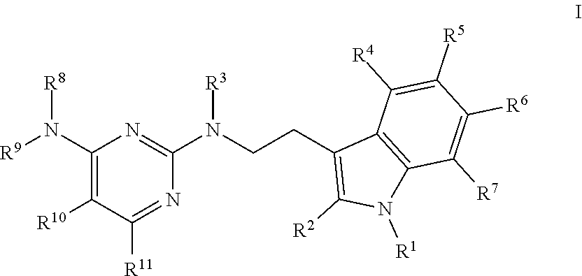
C1(N([R9])[R8])=C([R10])C([R11])=NC(N(CCC2=C([R2])N([R1])C3=C2C([R4])=C([R5])C([R6])=C3[R7])[R3])=N1
